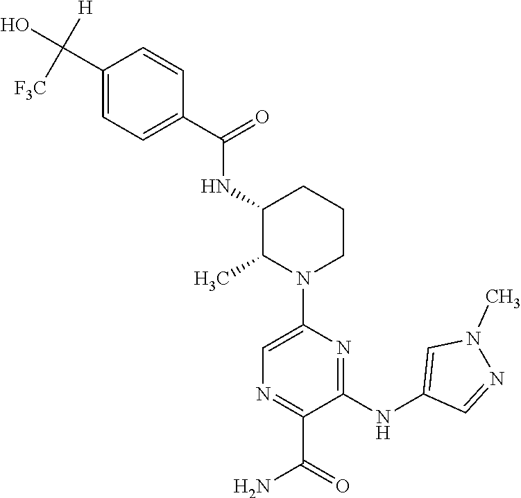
C1(C(NC2C(C)N(C3=CN=C(C(N)=O)C(NC4=CN(C)N=C4)=N3)CCC2)=O)=CC=C(C([H])([F3C])O)C=C1
